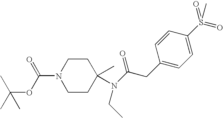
C1CN(C(=O)OC(C)(C)C)CCC1(C)N(C(CC1=CC=C(S(=O)(=O)C)C=C1)=O)CC
